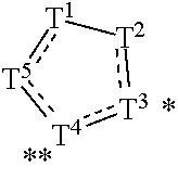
[T2]1:[T3]:[T4]:[T5]:[T1]1
